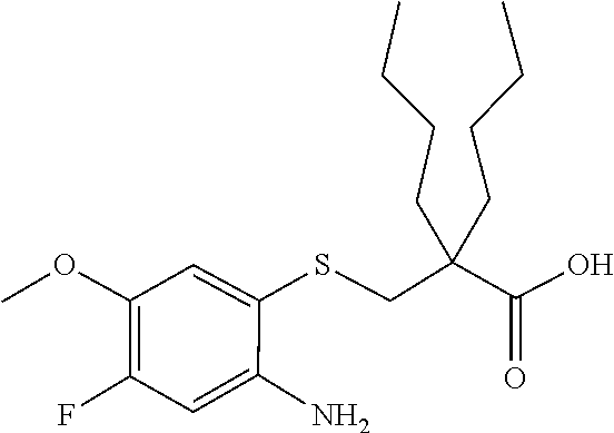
COC1=C(F)C=C(N)C(SCC(C(=O)O)(CCCC)CCCC)=C1
